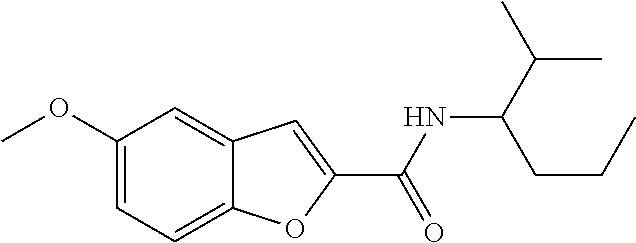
C(NC(C(C)C)CCC)(=O)C1=CC2=CC(OC)=CC=C2O1
